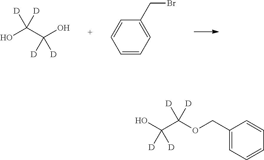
OC(C(O)([D])[D])([D])[D].C1=CC=C(CBr)C=C1.OC(C(OCC1=CC=CC=C1)([D])[D])([D])[D]
